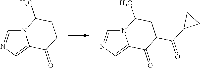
N12C=NC=C1C(=O)C(C(C1CC1)=O)CC2C.N12C=NC=C1C(=O)CCC2C
